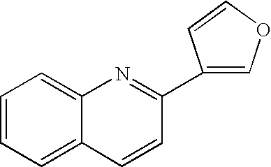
C1=CC=C2C(=C1)N=C(C1=COC=C1)C=C2
